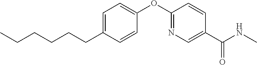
C1=C(CCCCCC)C=CC(OC2=NC=C(C(NC)=O)C=C2)=C1
